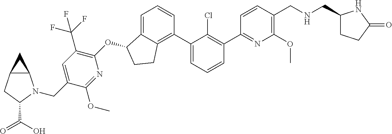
O(C1C2=CC=CC(C3=CC=CC(C4=NC(OC)=C(CNCC5CCC(=O)N5)C=C4)=C3Cl)=C2CC1)C1=C(C(F)(F)F)C=C(CN2C3C(CC2C(=O)O)C3)C(OC)=N1
